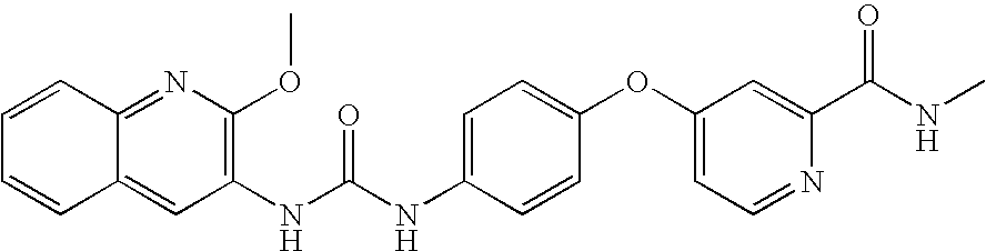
C1(NC(NC2=CC=C(OC3=CC=NC(C(NC)=O)=C3)C=C2)=O)=C(OC)N=C2C(=C1)C=CC=C2
